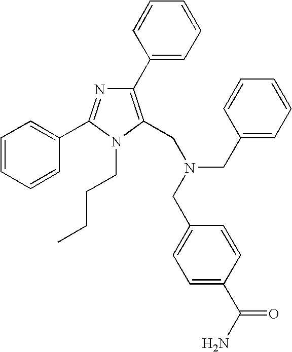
C1(C2=CC=CC=C2)=C(CN(CC2=CC=CC=C2)CC2=CC=C(C(N)=O)C=C2)N(CCCC)C(C2=CC=CC=C2)=N1
